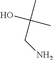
C(CN)(C)(C)O
